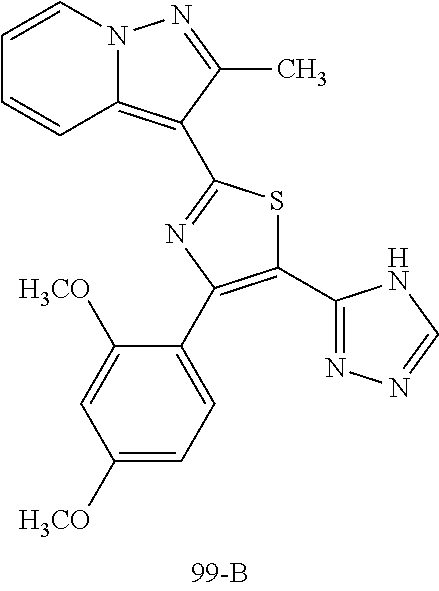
C1=CC2=C(C3=NC(C4=CC=C([H3CO])C=C4[H3CO])=C(C4=NN=CN4)S3)C(C)=NN2C=C1
